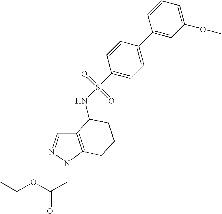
C1(C2=CC=C(S(=O)(=O)NC3C4=C(N(CC(OCC)=O)N=C4)CCC3)C=C2)=CC(OC)=CC=C1
